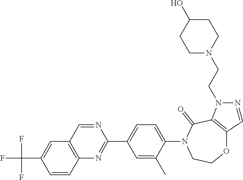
C12=C(C=C(C(F)(F)F)C=C1)C=NC(C1=CC=C(N3CCOC4=C(C3=O)N(CCN3CCC(O)CC3)N=C4)C(C)=C1)=N2
